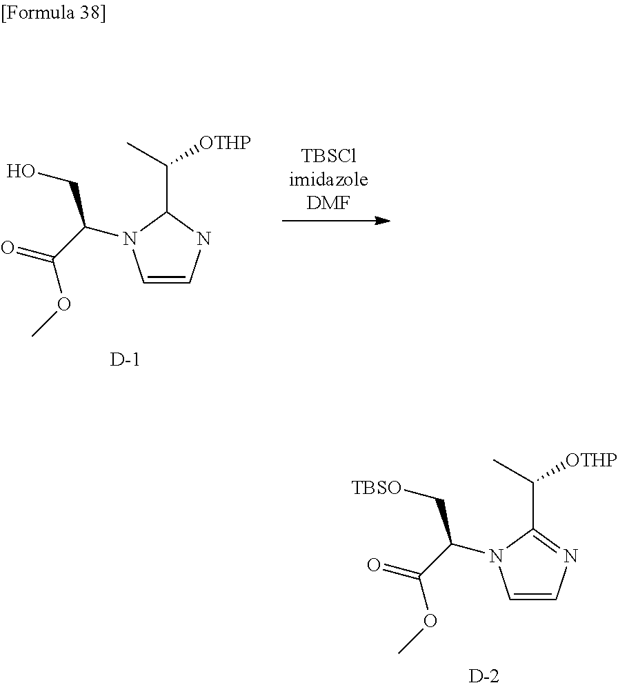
C1=CNC(C([OTHP])C)N1C(CO)C(OC)=O.[D].C1=CN=C(C([OTHP])C)N1C(C[TBSO])C(OC)=O.[D]
